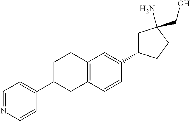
C12=C(C=CC(C3CC(CO)(N)CC3)=C1)CC(C1=CC=NC=C1)CC2
